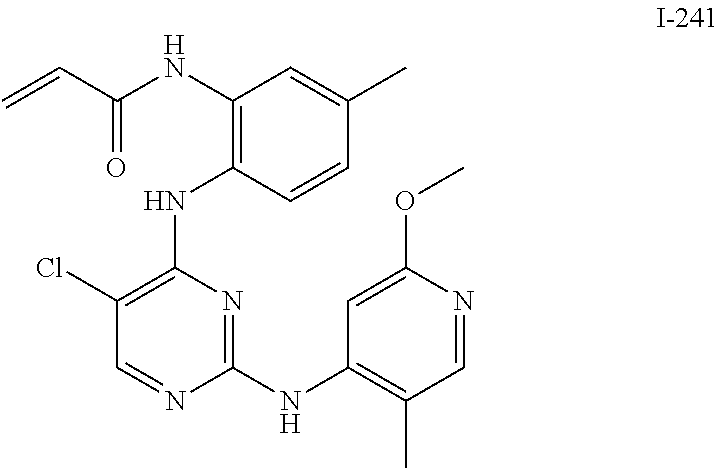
C1(Cl)=C(NC2=C(NC(C=C)=O)C=C(C)C=C2)N=C(NC2=C(C)C=NC(OC)=C2)N=C1
